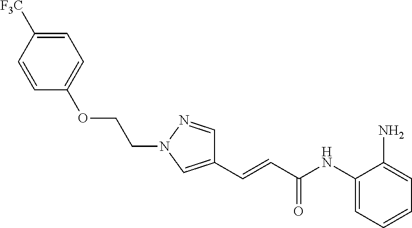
C(=CC(NC1=CC=CC=C1N)=O)C1=CN(CCOC2=CC=C([CF3])C=C2)N=C1
